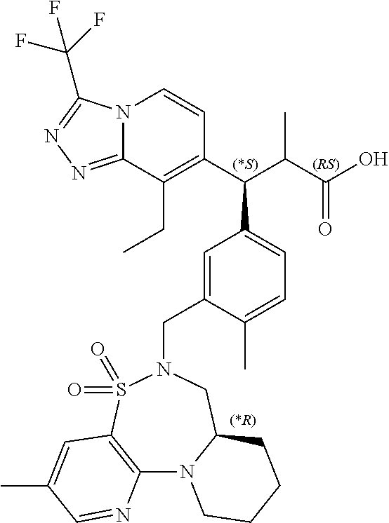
N12C(=NN=C1C(F)(F)F)C(CC)=C(C(C(C(O)=O)C)C1=CC=C(C)C(CN3CC4N(C5=C(S3(=O)=O)C=C(C)C=N5)CCCC4)=C1)C=C2
